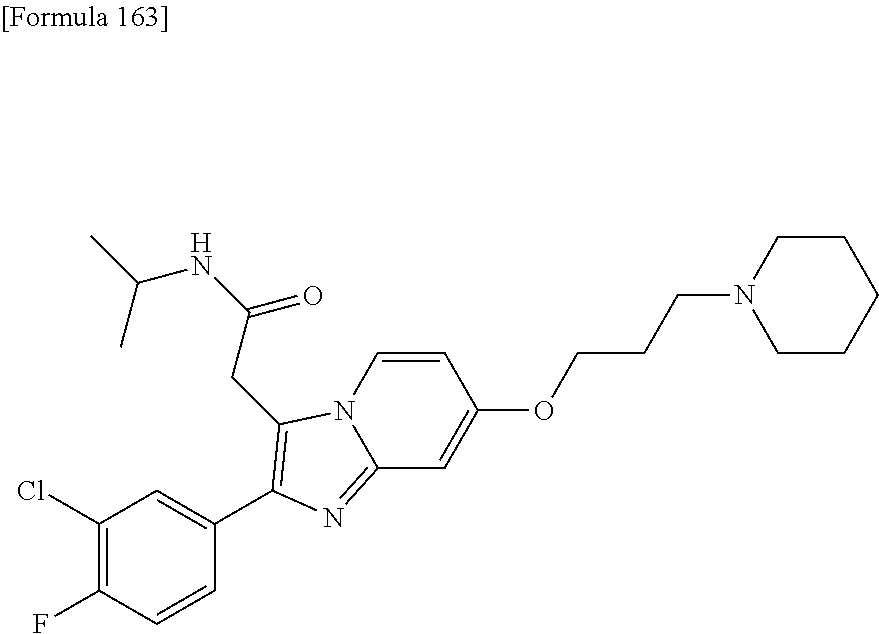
C1CCCCN1CCCOC1=CC2=NC(C3=CC(Cl)=C(F)C=C3)=C(CC(NC(C)C)=O)N2C=C1
